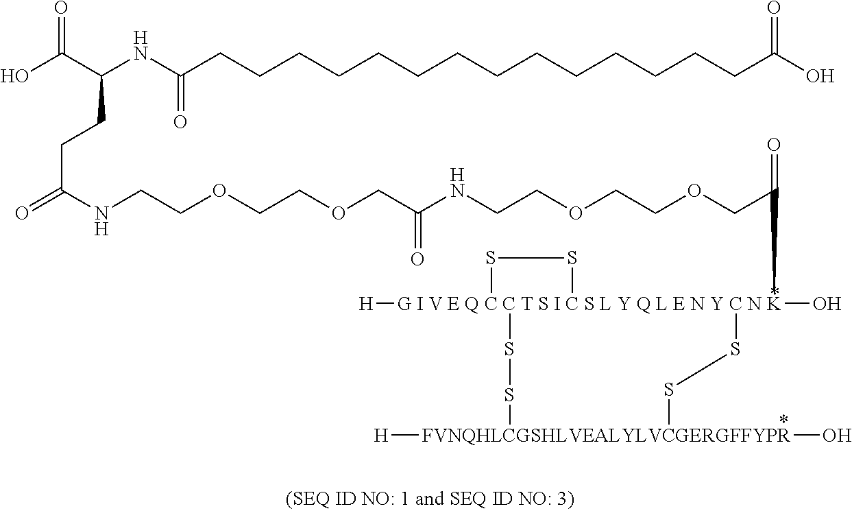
[G I V E Q C C T S I C S L Y Q L E N Y C N K]12([H])(O)(C(COCCOCCNC(COCCOCCNC(=O)CCC(C(O)=O)NC(CCCCCCCCCCCCCCC(O)=O)=O)=O)=O)(SS1)SS[FVNQHLCGSHLVEALYLVCGERGFFYPR]([H])(O)SS2
